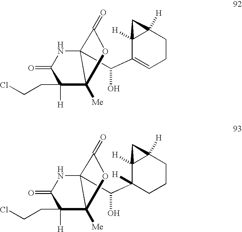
C12(C(C3=CCCC4([H])C3([H])C4)O)NC(=O)C([H])(CCCl)C1([Me])OC2=O.C12(C(C3([H])CCCC4([H])C3([H])C4)O)NC(=O)C([H])(CCCl)C1([Me])OC2=O
